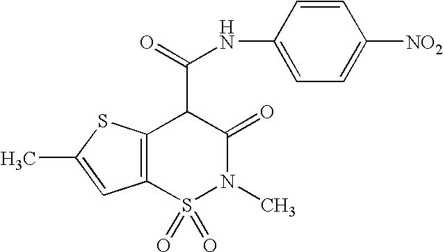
C12=C(S(=O)(=O)N(C)C(=O)C1C(=O)NC1=CC=C([NO2])C=C1)C=C(C)S2
